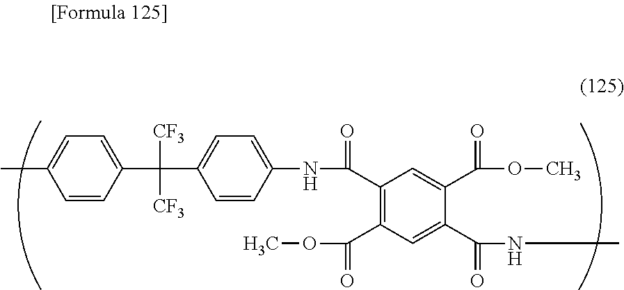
CC1=CC=C(C([CF3])([CF3])C2=CC=C(NC(C3=C(C(OC)=O)C=C(C(NC)=O)C(C(OC)=O)=C3)=O)C=C2)C=C1
